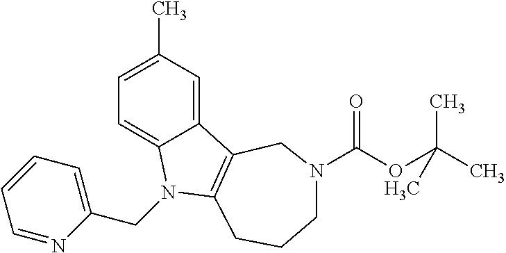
C1=C(C)C=C2C(=C1)N(CC1=CC=CC=N1)C1=C2CN(C(OC(C)(C)C)=O)CCC1
